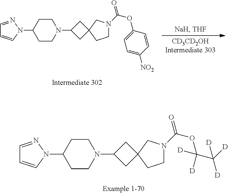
C1=NN(C2CCN(C3CC4(C3)CCN(C(=O)OC3=CC=C([NO2])C=C3)C4)CC2)C=C1.C1=NN(C2CCN(C3CC4(C3)CCN(C(=O)OC(C([D])([D])[D])([D])[D])C4)CC2)C=C1
